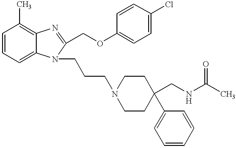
C1=CC=C2C(=C1C)N=C(COC1=CC=C(Cl)C=C1)N2CCCN1CCC(CNC(C)=O)(C2=CC=CC=C2)CC1
